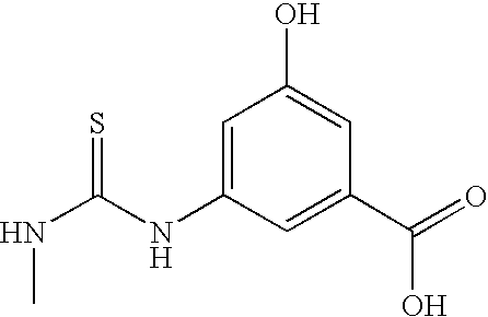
C1(NC(=S)NC)=CC(O)=CC(C(=O)O)=C1
